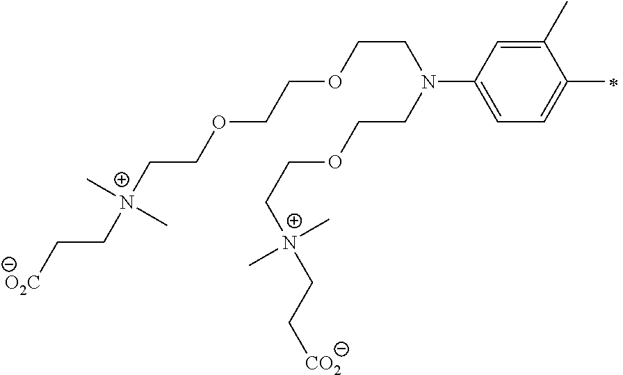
C([N+](CCOCCOCCN(CCOCC[N+](CC[CO2])(C)C)C1=CC=C(C)C(C)=C1)(C)C)C[O2C]
